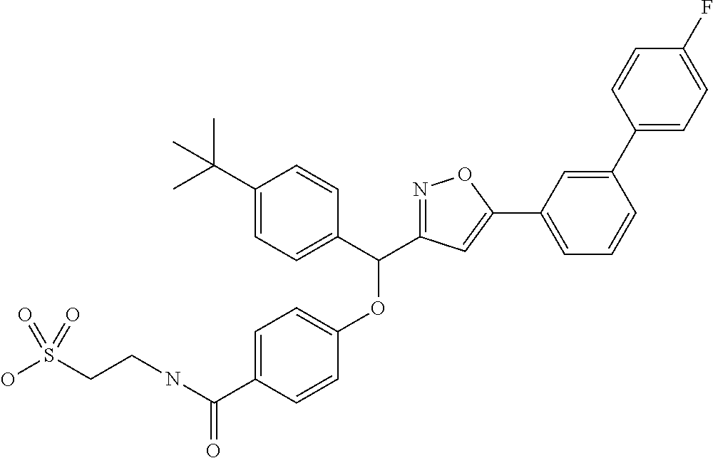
C1=C(C(NCCS(O)(=O)=O)=O)C=CC(OC(C2=CC=C(C(C)(C)C)C=C2)C2=NOC(C3=CC=CC(C4=CC=C(F)C=C4)=C3)=C2)=C1
